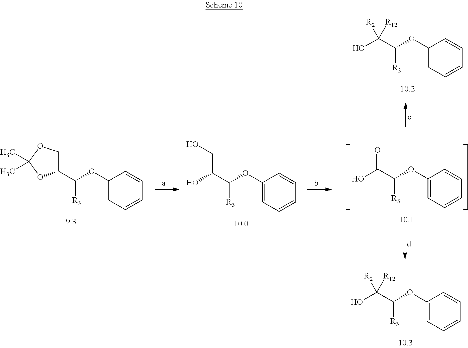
C(C(OC1=CC=CC=C1)[R3])(O)([R2])[R12].C(C(OC1=CC=CC=C1)[R3])(O)([R2])[R12].C1(C(OC2=CC=CC=C2)[R3])COC(C)(C)O1.C(CO)(C(OC1=CC=CC=C1)[R3])O.C(=O)(C(OC1=CC=CC=C1)[R3])O
